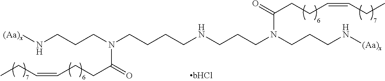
[(Aa)x]NCCCN(CCCCNCCCN(CCCN[(Aa)x])C(=O)CCC=CCC)C(=O)CCC=CCC
